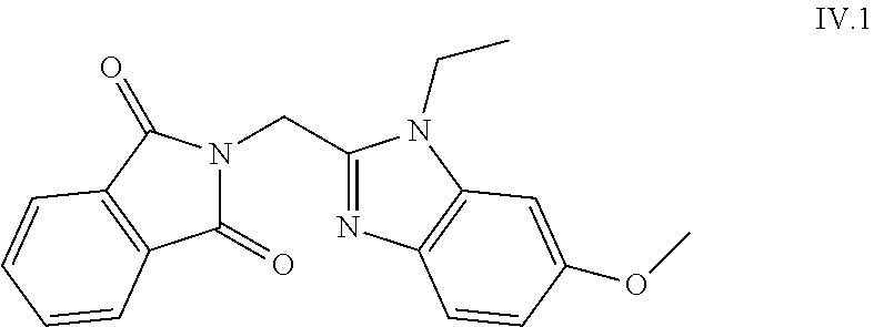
C1(=O)N(CC2=NC3=C(N2CC)C=C(OC)C=C3)C(=O)C2=C1C=CC=C2
